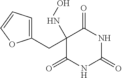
C1(=O)NC(=O)NC(=O)C1(NO)CC1=CC=CO1
